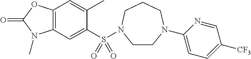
C1(C)=CC2=C(C=C1S(=O)(=O)N1CCN(C3=CC=C([CF3])C=N3)CCC1)N(C)C(=O)O2
